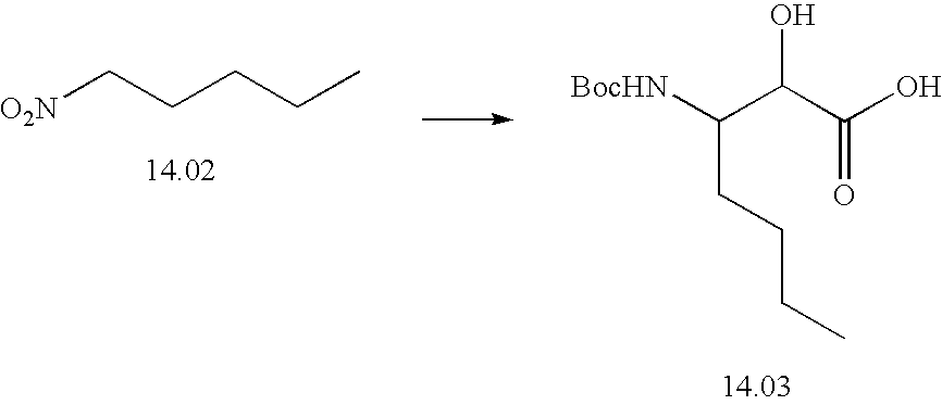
C(C(C(O)=O)O)([BocHN])CCCC.C(CCC)C[O2N]
